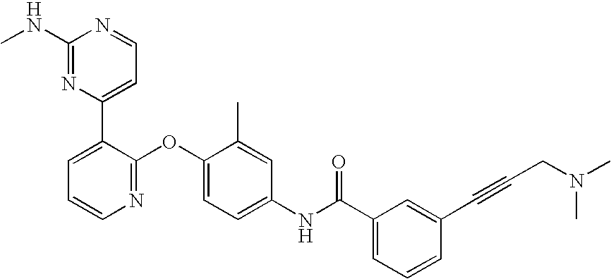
C1(NC)=NC(C2=CC=CN=C2OC2=CC=C(NC(C3=CC=CC(C#CCN(C)C)=C3)=O)C=C2C)=CC=N1
